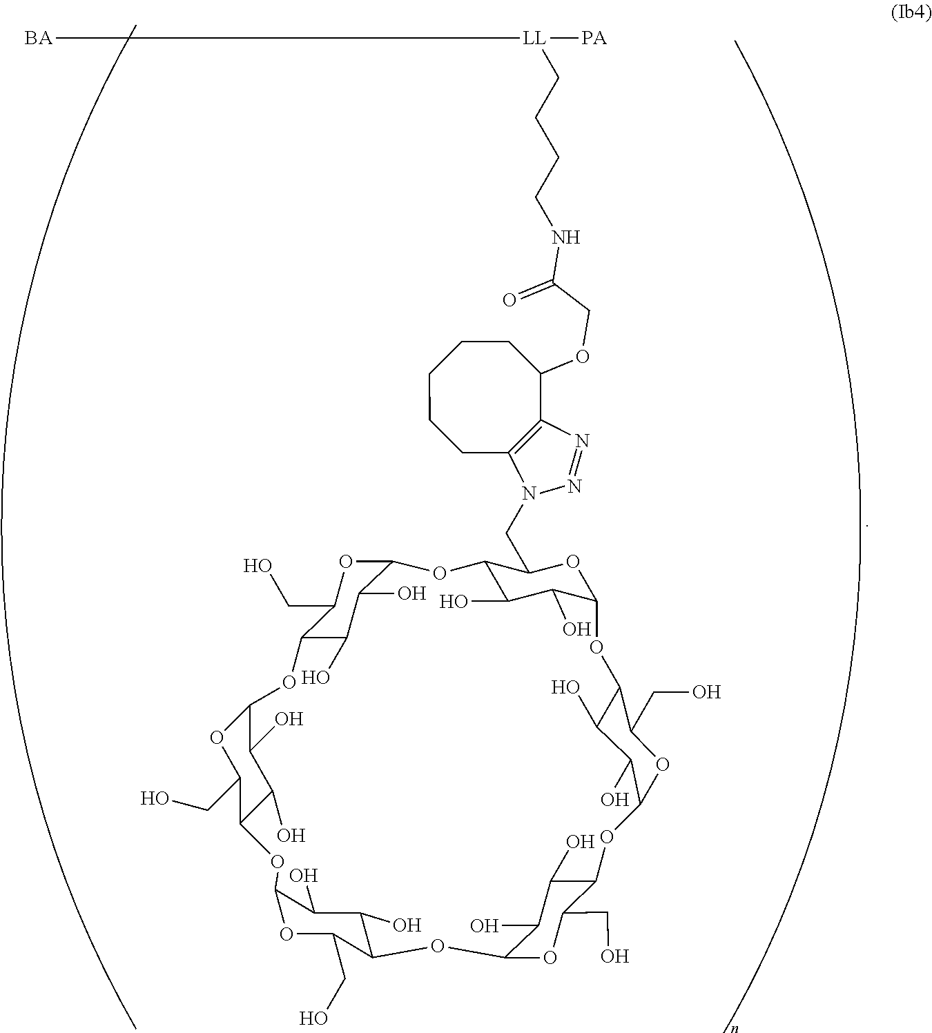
C12OC(CO)C(C(O)C1O)OC1OC(CO)C(C(O)C1O)OC1OC(CO)C(C(O)C1O)OC1OC(CN3N=NC4=C3CCCCCC4OCC(=O)NCCCC[LL]([PA])[BA])C(C(O)C1O)OC1OC(CO)C(C(O)C1O)OC1OC(CO)C(C(O)C1O)O2
